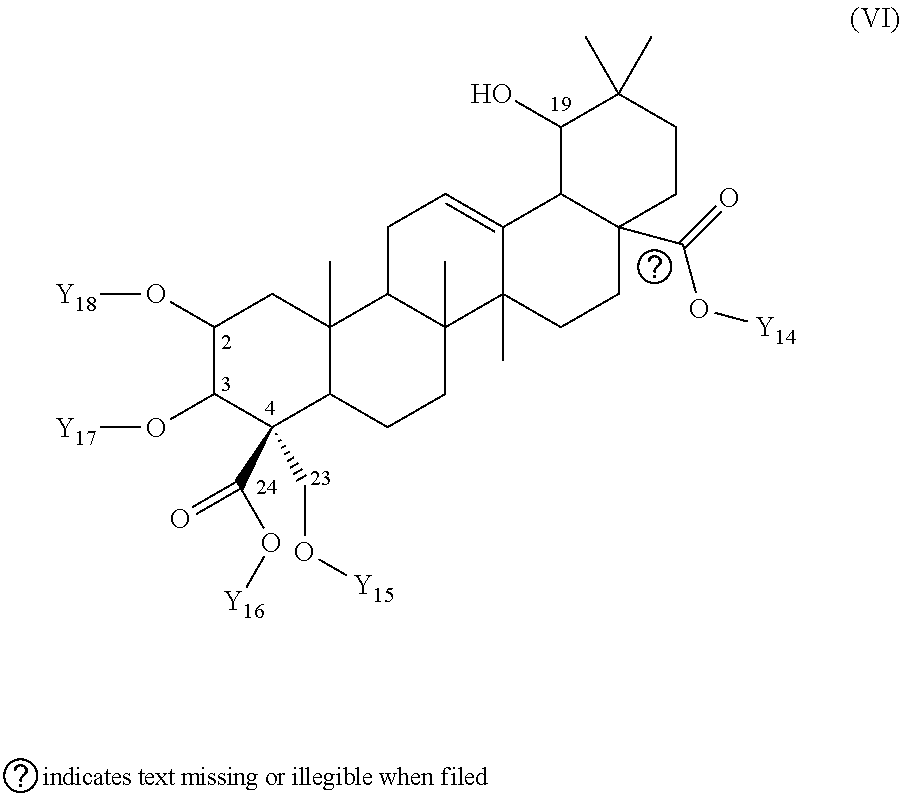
C12=CCC3C(C)(C1(C)CCC1(C(=O)O[Y14])C2C(O)C(C)(C)CC1)CCC1C3(C)CC(O[Y18])C(O[Y17])C1(C(O[Y16])=O)CO[Y15]
